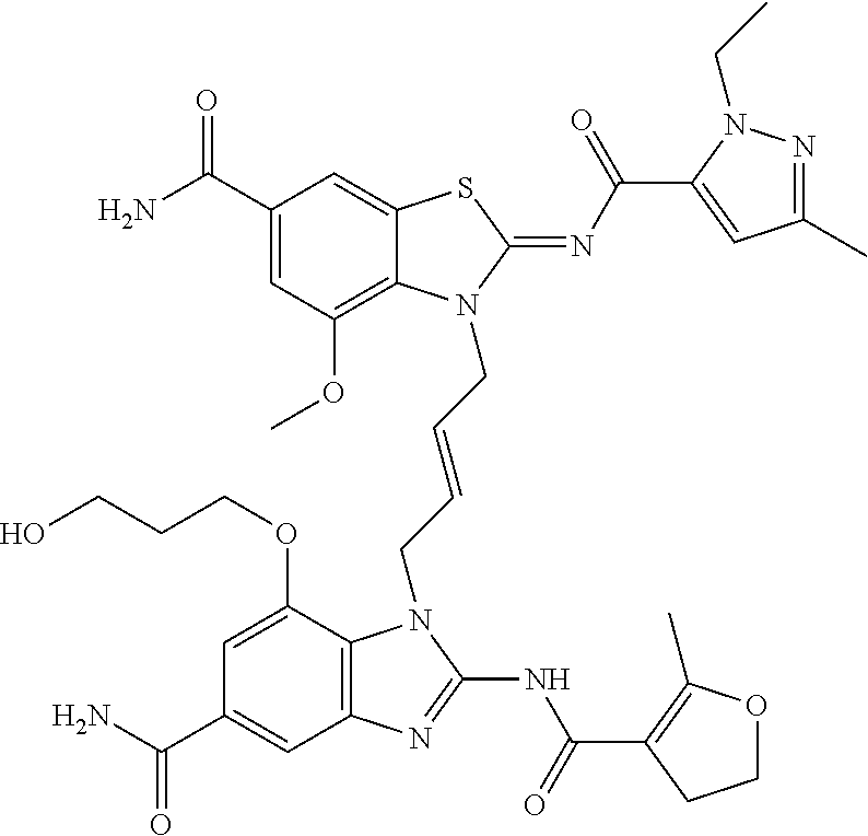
C1(C(N)=O)=CC(OC)=C2C(=C1)SC(=NC(=O)C1=CC(C)=NN1CC)N2CC=CCN1C2=C(C=C(C(N)=O)C=C2OCCCO)N=C1NC(=O)C1=C(C)OCC1
